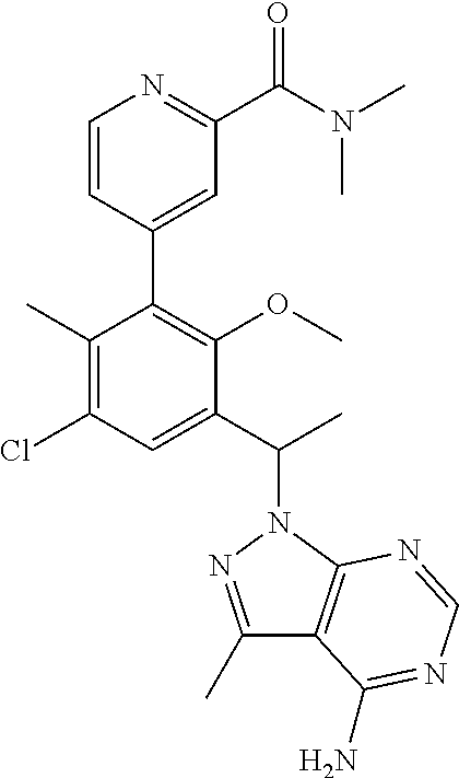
C1(C)=C(Cl)C=C(C(C)N2C3=C(C(C)=N2)C(N)=NC=N3)C(OC)=C1C1=CC(C(N(C)C)=O)=NC=C1
